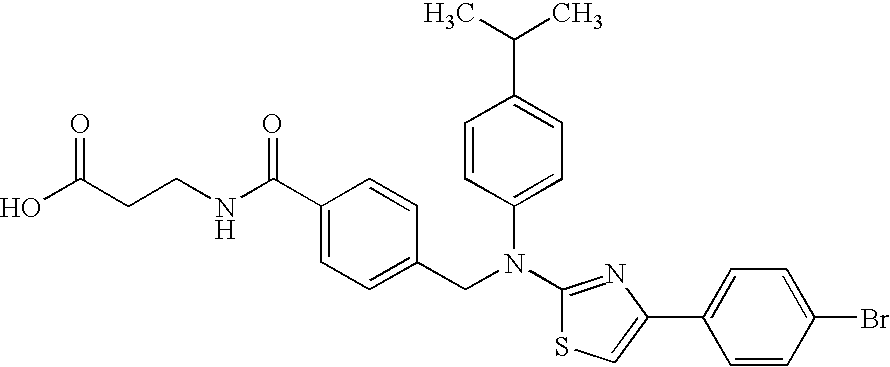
C1(C(C)C)=CC=C(N(C2=NC(C3=CC=C(Br)C=C3)=CS2)CC2=CC=C(C(NCCC(O)=O)=O)C=C2)C=C1
